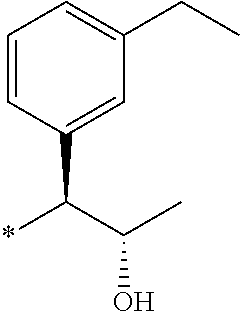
C1=CC(C(*)C(C)O)=CC(CC)=C1
